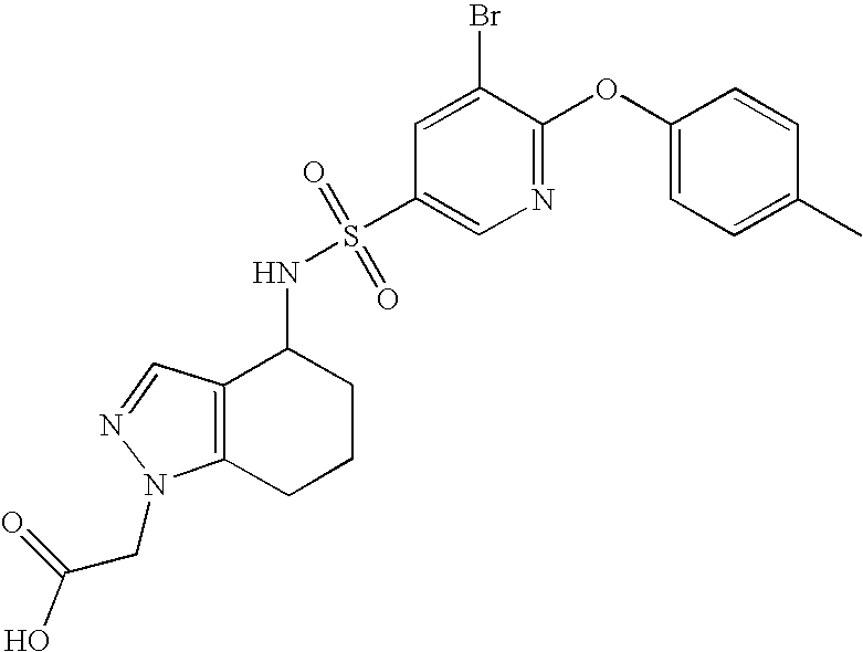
OC(CN1C2=C(C=N1)C(NS(C1=CN=C(OC3=CC=C(C)C=C3)C(Br)=C1)(=O)=O)CCC2)=O
